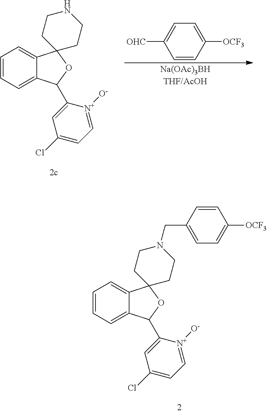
[Na(OAc)3BHTHF/AcOH].C1([OCF3])=CC=C([OHC])C=C1.C1=CC=C2C(=C1)C1(OC2C2=CC(Cl)=CC=[N+]2[O-])CCNCC1.C1=CC=C2C(=C1)C1(OC2C2=CC(Cl)=CC=[N+]2[O-])CCN(CC2=CC=C([OCF3])C=C2)CC1
